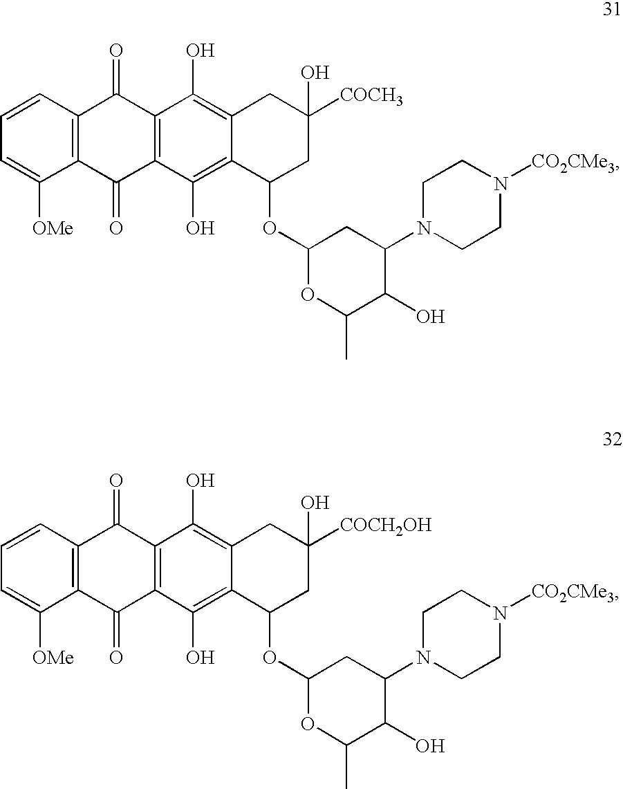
C1=CC2=C(C([OMe])=C1)C(=O)C1=C(C2=O)C(O)=C2C(=C1O)C(OC1OC(C)C(O)C(N3CCN([CO2CMe3])CC3)C1)CC([COCH3])(O)C2.C1=CC2=C(C([OMe])=C1)C(=O)C1=C(C2=O)C(O)=C2C(=C1O)C(OC1OC(C)C(O)C(N3CCN([CO2CMe3])CC3)C1)CC([COCH2OH])(O)C2
